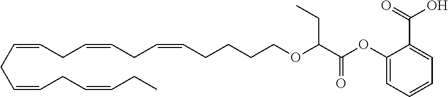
C1=C(C(O)=O)C(OC(C(OCCCCC=CCC=CCC=CCC=CCC=CCC)CC)=O)=CC=C1
